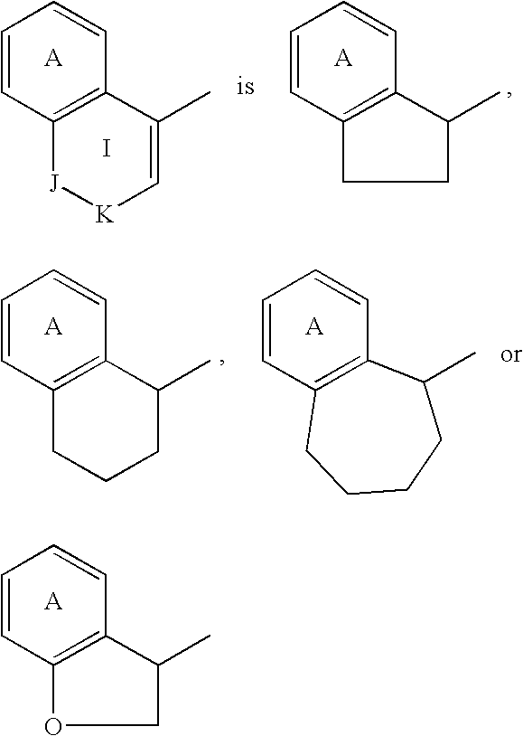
C1=CC2=C(C=C1)C(C)=C[K][J]2.I.C1=CC2=C(C=C1)C(C)CC2.C1=CC2=C(C=C1)C(C)CCC2.C1=CC2=C(C=C1)C(C)CCCC2.C1=CC2=C(C=C1)C(C)CO2
